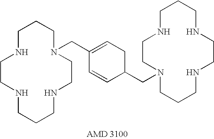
C1CCNCCNCCCNCCN1CC1=CCC(CN2CCCNCCNCCCNCC2)C=C1
